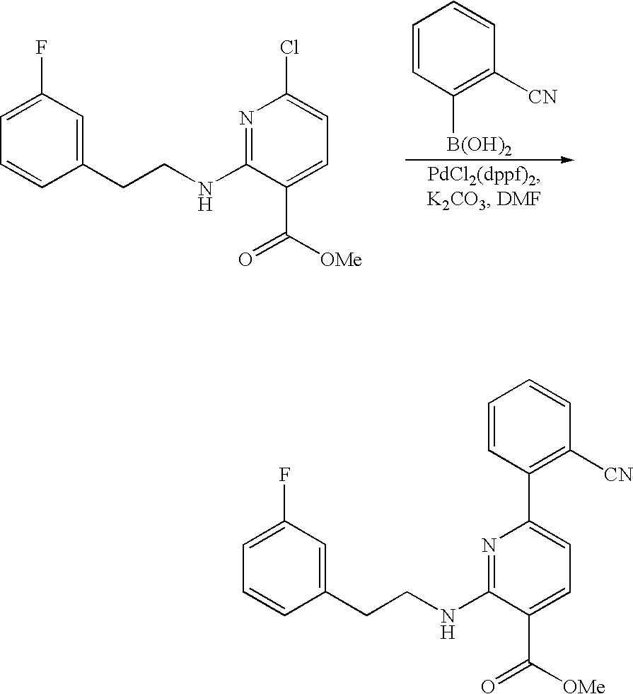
C1=CC([B(OH)2])=C([CN])C=C1.C1=C(F)C=C(CCNC2=NC(Cl)=CC=C2C(=O)[OMe])C=C1.C1=C(F)C=C(CCNC2=NC(C3=C([CN])C=CC=C3)=CC=C2C(=O)[OMe])C=C1
